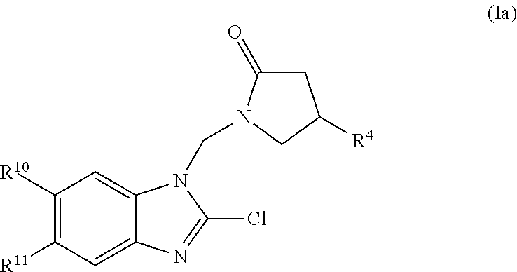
C1([R10])=C([R11])C=C2C(=C1)N(CN1C(=O)CC([R4])C1)C(Cl)=N2
